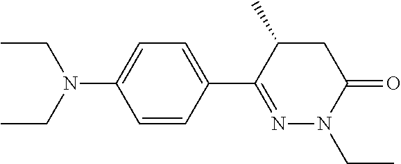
CCN(C1=CC=C(C2=NN(CC)C(=O)CC2C)C=C1)CC
